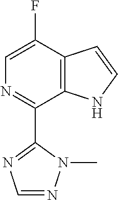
N1=C(C2=NC=NN2C)C2=C(C(F)=C1)C=CN2
